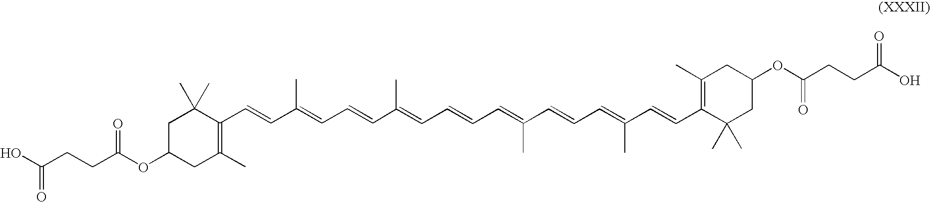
C(C(OC1CC(C)=C(C=CC(=CC=CC(=CC=CC=C(C=CC=C(C=CC2=C(C)CC(OC(=O)CCC(O)=O)CC2(C)C)C)C)C)C)C(C)(C)C1)=O)CC(O)=O
